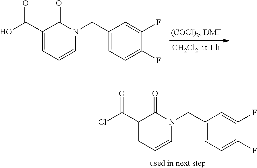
C1(C(O)=O)=CC=CN(CC2=CC=C(F)C(F)=C2)C1=O.C1(C(Cl)=O)=CC=CN(CC2=CC=C(F)C(F)=C2)C1=O
